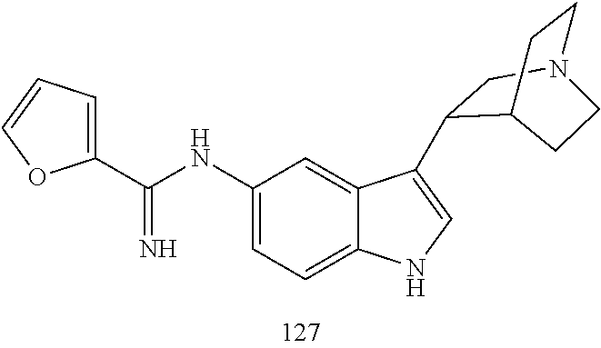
C1(NC(=N)C2=CC=CO2)=CC=C2C(=C1)C(C1CN3CCC1CC3)=CN2
